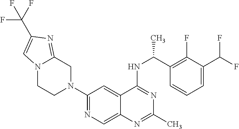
C1(N2CC3=NC(C(F)(F)F)=CN3CC2)=NC=C2C(=C1)C(NC(C1=C(F)C(C(F)F)=CC=C1)C)=NC(C)=N2
